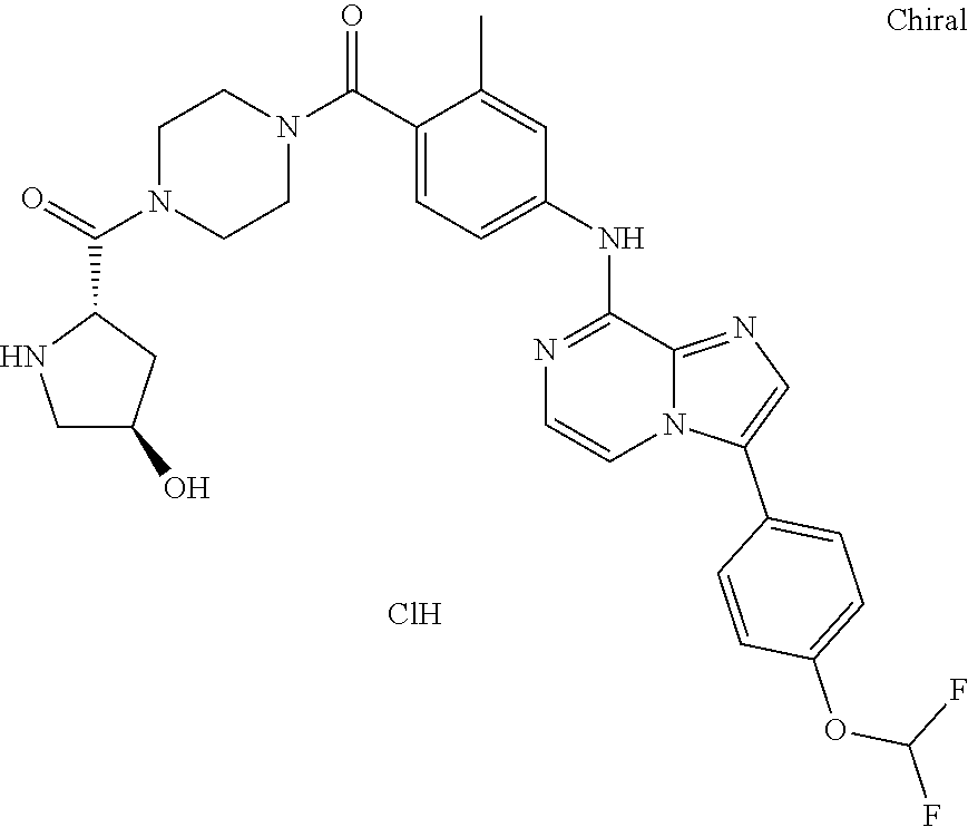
C1(NC2=CC=C(C(N3CCN(C(C4NCC(O)C4)=O)CC3)=O)C(C)=C2)=NC=CN2C1=NC=C2C1=CC=C(OC(F)F)C=C1.Cl
